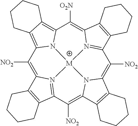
C1([NO2])=C2N3=C(C([NO2])=C4N5C(=C([NO2])C6=N7C(=C([O2N])C8=C9C(=C1N8[M]753)CCCC9)C1=C6CCCC1)C1=C4CCCC1)C1=C2CCCC1
